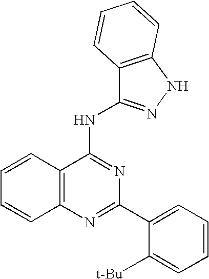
C12=C(N=C(C3=CC=CC=C3[t-Bu])N=C1NC1=NNC3=C1C=CC=C3)C=CC=C2
